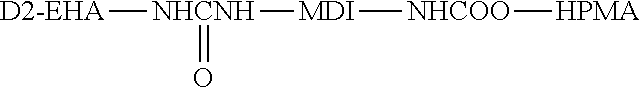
[D2-EHA][NHCNH](=O)[MDI][NHCOO][HPMA]
